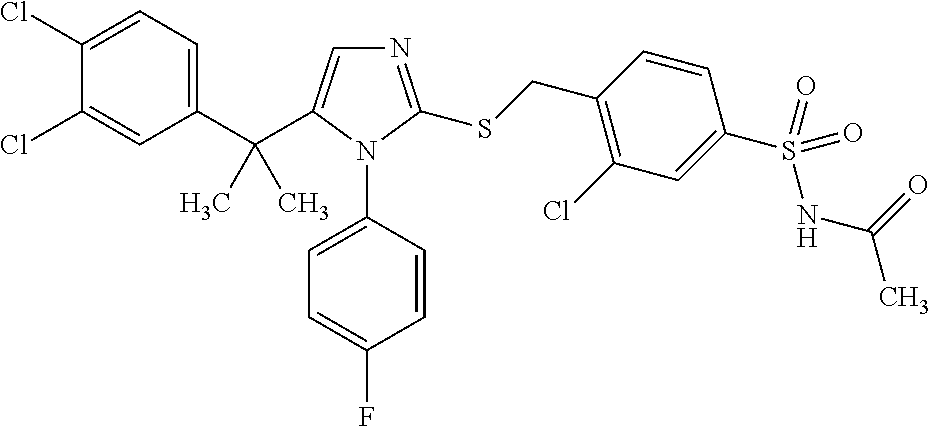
C1(C(C2=CN=C(SCC3=C(Cl)C=C(S(=O)(NC(=O)C)=O)C=C3)N2C2=CC=C(F)C=C2)(C)C)=CC=C(Cl)C(Cl)=C1
